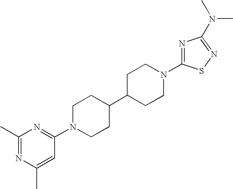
C1(C)=NC(C)=CC(N2CCC(C3CCN(C4=NC(N(C)C)=NS4)CC3)CC2)=N1
